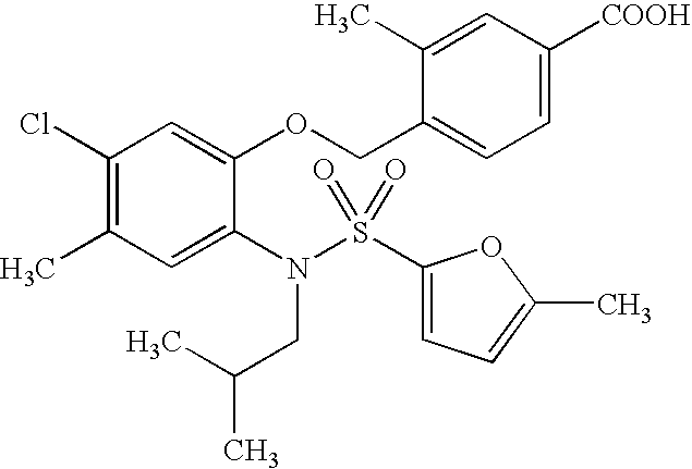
C1(Cl)=C(C)C=C(N(CC(C)C)S(=O)(=O)C2=CC=C(C)O2)C(OCC2=CC=C([COOH])C=C2C)=C1
